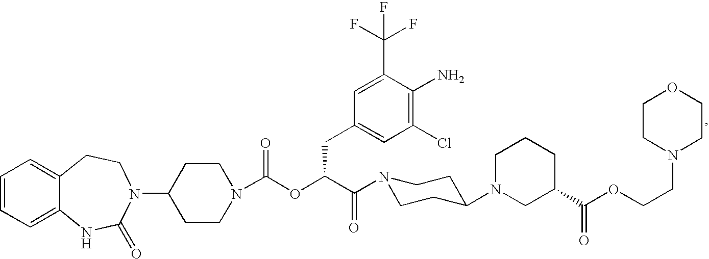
C1=CC=C2C(=C1)CCN(C1CCN(C(OC(C(=O)N3CCC(N4CC(C(OCCN5CCOCC5)=O)CCC4)CC3)CC3=CC(Cl)=C(N)C(C(F)(F)F)=C3)=O)CC1)C(=O)N2
